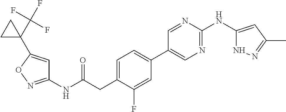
C1(NC(=O)CC2=CC=C(C3=CN=C(NC4=CC(C)=NN4)N=C3)C=C2F)=NOC(C2(C(F)(F)F)CC2)=C1
